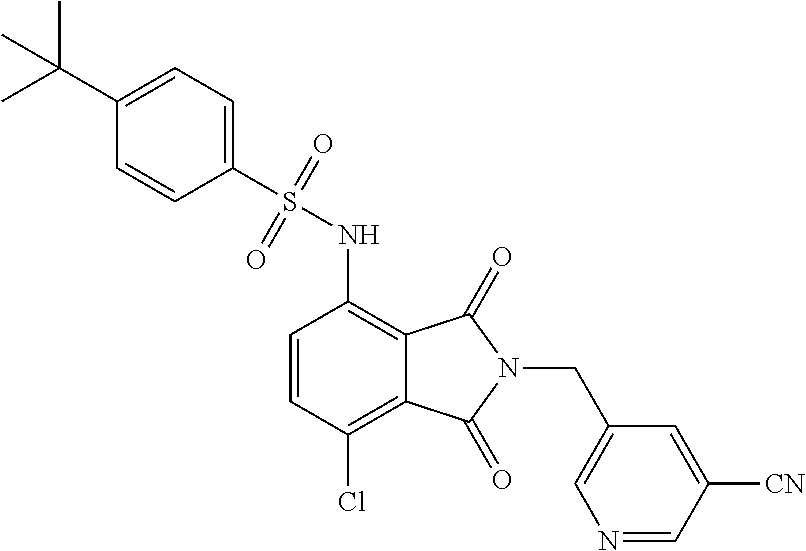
C1=CC(Cl)=C2C(=C1NS(=O)(=O)C1=CC=C(C(C)(C)C)C=C1)C(=O)N(CC1=CN=CC([CN])=C1)C2=O
